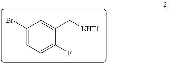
C1(Br)=CC=C(F)C(C[NHTf])=C1
